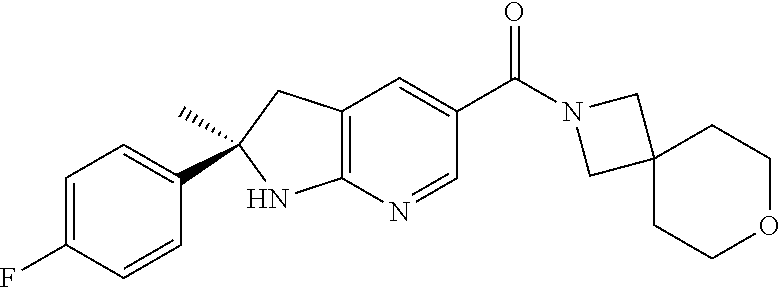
C1=C(F)C=CC(C2(C)CC3=C(N2)N=CC(C(=O)N2CC4(C2)CCOCC4)=C3)=C1
